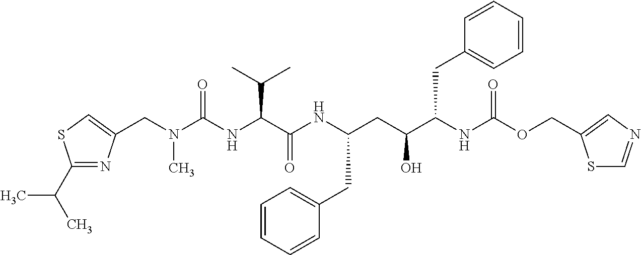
C1(C(C)C)=NC(CN(C(NC(C(NC(CC(C(NC(OCC2=CN=CS2)=O)CC2=CC=CC=C2)O)CC2=CC=CC=C2)=O)C(C)C)=O)C)=CS1
